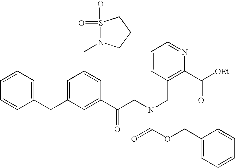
C1=CC=C(CC2=CC(CN3S(=O)(=O)CCC3)=CC(C(CN(CC3=C(C([OEt])=O)N=CC=C3)C(OCC3=CC=CC=C3)=O)=O)=C2)C=C1
